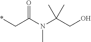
*CC(N(C(CO)(C)C)C)=O
